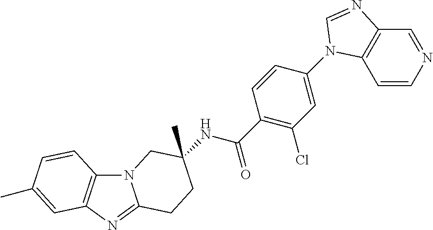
N12C3=C(N=C1CCC(NC(C1=C(Cl)C=C(N4C5=C(C=NC=C5)N=C4)C=C1)=O)(C)C2)C=C(C)C=C3
